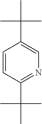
C1=CC(C(C)(C)C)=NC=C1C(C)(C)C
